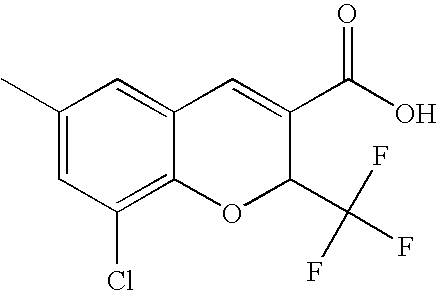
C1(C)=CC(Cl)=C2C(=C1)C=C(C(=O)O)C(C(F)(F)F)O2
